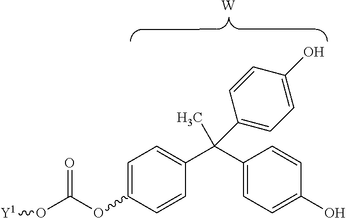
[W].C1=C(OC(=O)O[Y1])C=CC(C(C2=CC=C(O)C=C2)(C)C2=CC=C(O)C=C2)=C1
